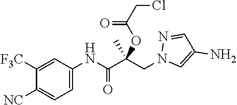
N1(CC(C(NC2=CC=C([NC])C([F3C])=C2)=O)(OC(CCl)=O)C)C=C(N)C=N1
